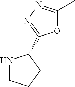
N1CCCC1C1=NN=C(C)O1
